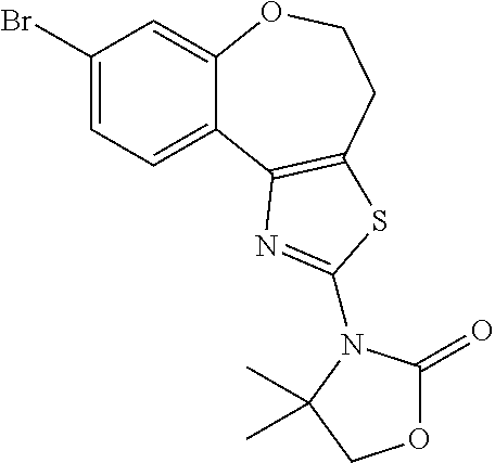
C1(Br)=CC=C2C(=C1)OCCC1=C2N=C(N2C(=O)OCC2(C)C)S1
